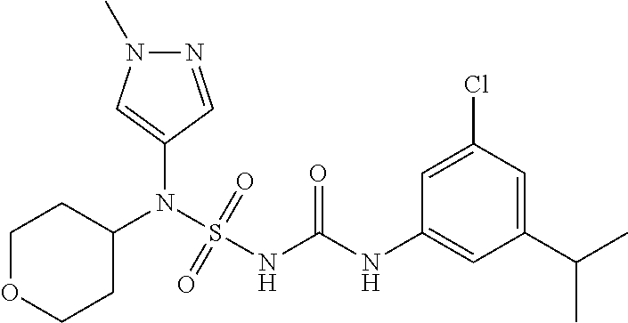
C1(N(S(NC(NC2=CC(C(C)C)=CC(Cl)=C2)=O)(=O)=O)C2CCOCC2)=CN(C)N=C1
